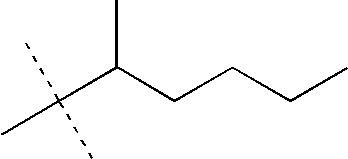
C(C(CCCC)C)(C)(C)C
